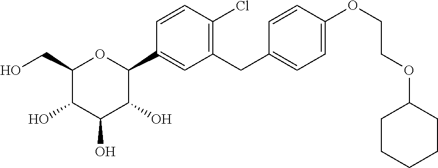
C(OC1=CC=C(CC2=C(Cl)C=CC(C3OC(CO)C(O)C(O)C3O)=C2)C=C1)COC1CCCCC1
